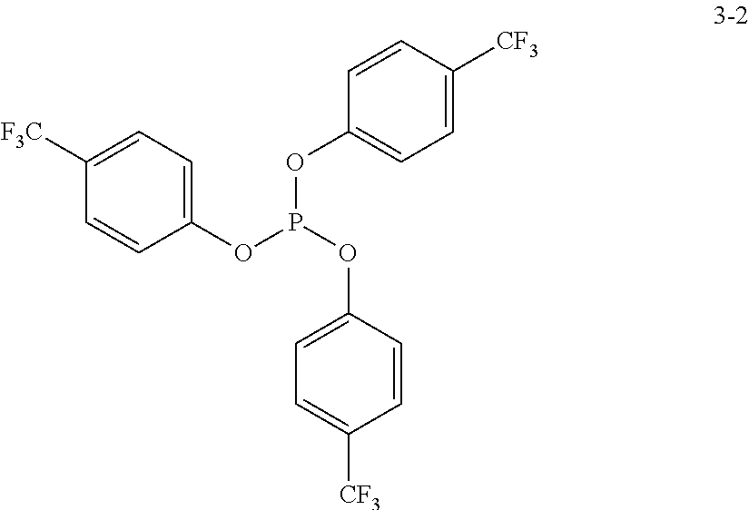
C1([F3C])=CC=C(OP(OC2=CC=C([CF3])C=C2)OC2=CC=C([CF3])C=C2)C=C1
